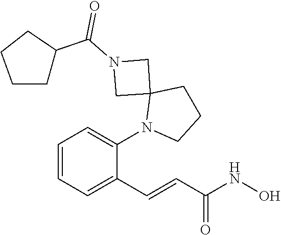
C(C(=O)NO)=CC1=CC=CC=C1N1CCCC12CN(C(C1CCCC1)=O)C2
